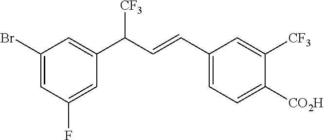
C1(C=CC(C2=CC(Br)=CC(F)=C2)[CF3])=CC=C([CO2H])C([CF3])=C1
